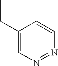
C1(CC)=CN=NC=C1
